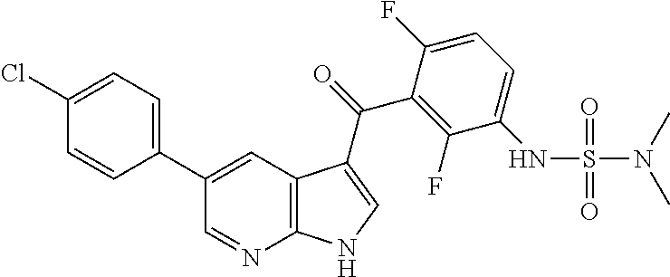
C1(C2=CC=C(Cl)C=C2)=CC2=C(N=C1)NC=C2C(=O)C1=C(F)C(NS(=O)(=O)N(C)C)=CC=C1F
